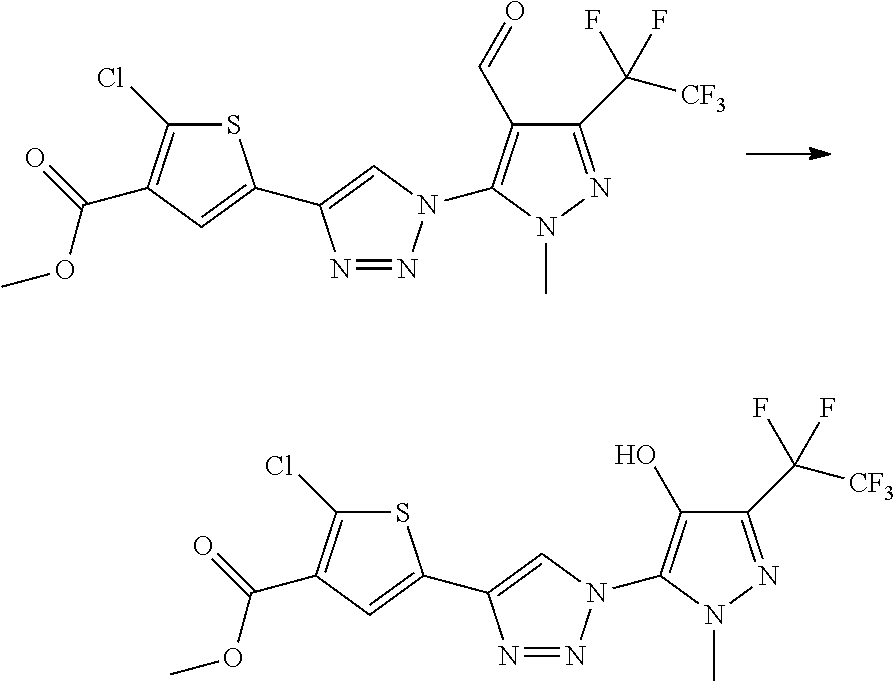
S1C(Cl)=C(C(=O)OC)C=C1C1=CN(C2=C(C=O)C(C([CF3])(F)F)=NN2C)N=N1.S1C(Cl)=C(C(=O)OC)C=C1C1=CN(C2=C(O)C(C([CF3])(F)F)=NN2C)N=N1
